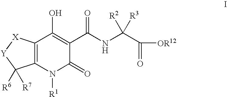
C12=C(N([R1])C(=O)C(C(NC(C([OR12])=O)([R2])[R3])=O)=C1O)C([R7])([R6])[Y][X]2
